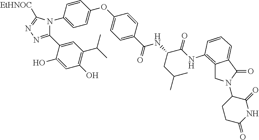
C1(C2=NN=C([EtHNOC])N2C2=CC=C(OC3=CC=C(C(NC(CC(C)C)C(=O)NC4=C5CN(C6CCC(=O)NC6=O)C(=O)C5=CC=C4)=O)C=C3)C=C2)=CC(C(C)C)=C(O)C=C1O
